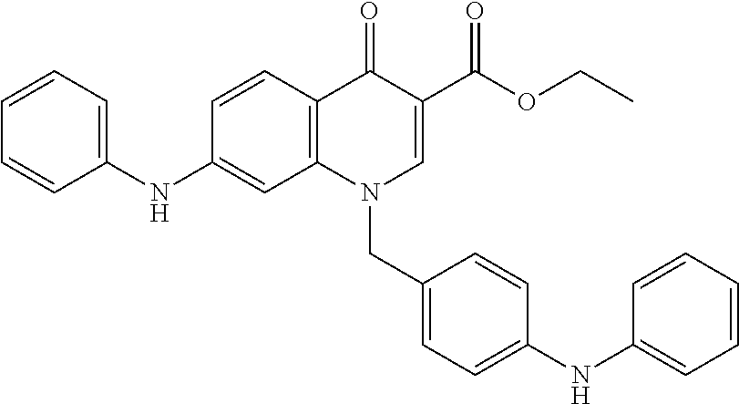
C1(NC2=CC3=C(C(=O)C(C(OCC)=O)=CN3CC3=CC=C(NC4=CC=CC=C4)C=C3)C=C2)=CC=CC=C1
